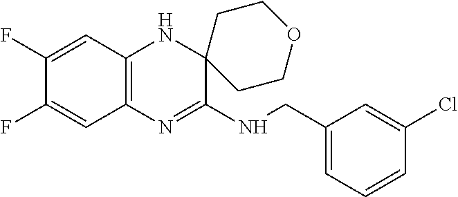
C1(F)=CC2=C(C=C1F)N=C(NCC1=CC=CC(Cl)=C1)C1(N2)CCOCC1
